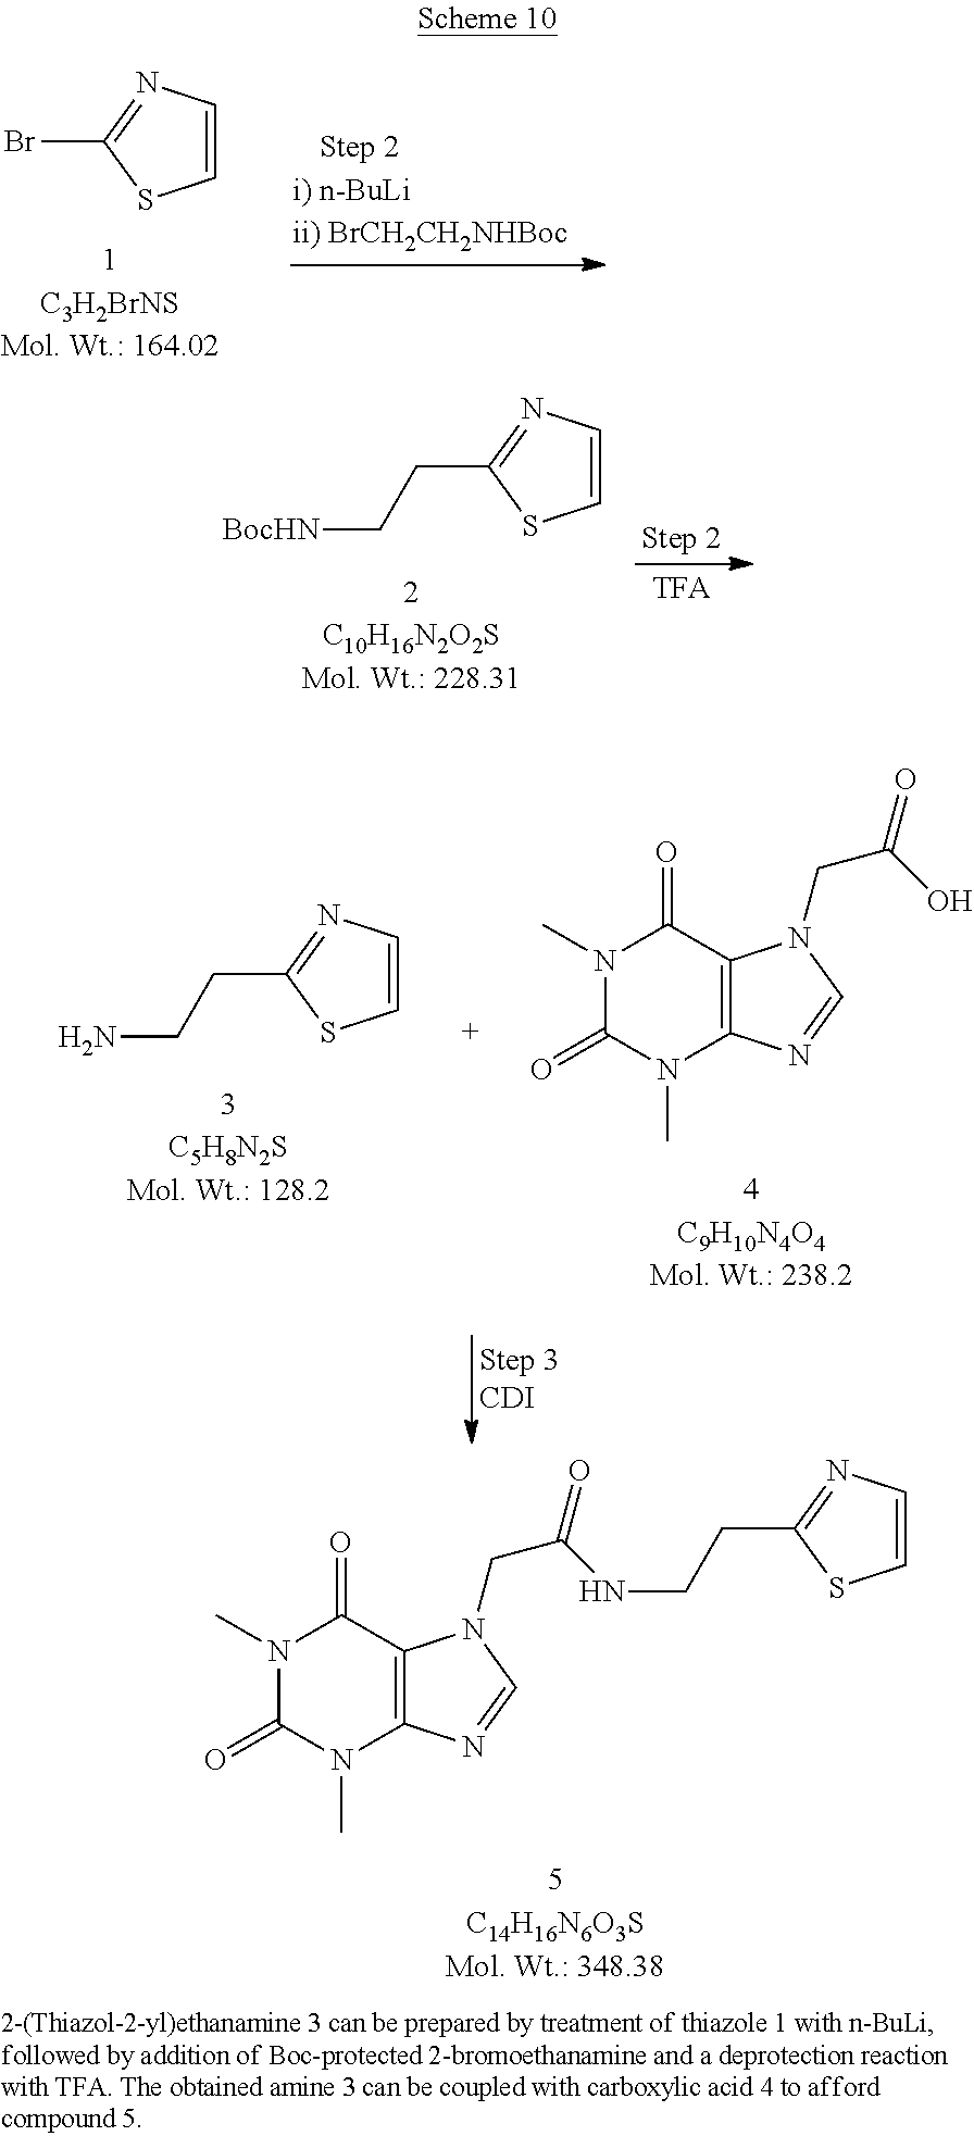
N1(C)C(=O)N(C)C2=C(C1=O)N(CC(NCCC1=NC=CS1)=O)C=N2.C1=CN=C(Br)S1.C1=CN=C(CC[BocHN])S1.N1(C)C(=O)N(C)C2=C(C1=O)N(CC(O)=O)C=N2.C1=CN=C(CCN)S1
